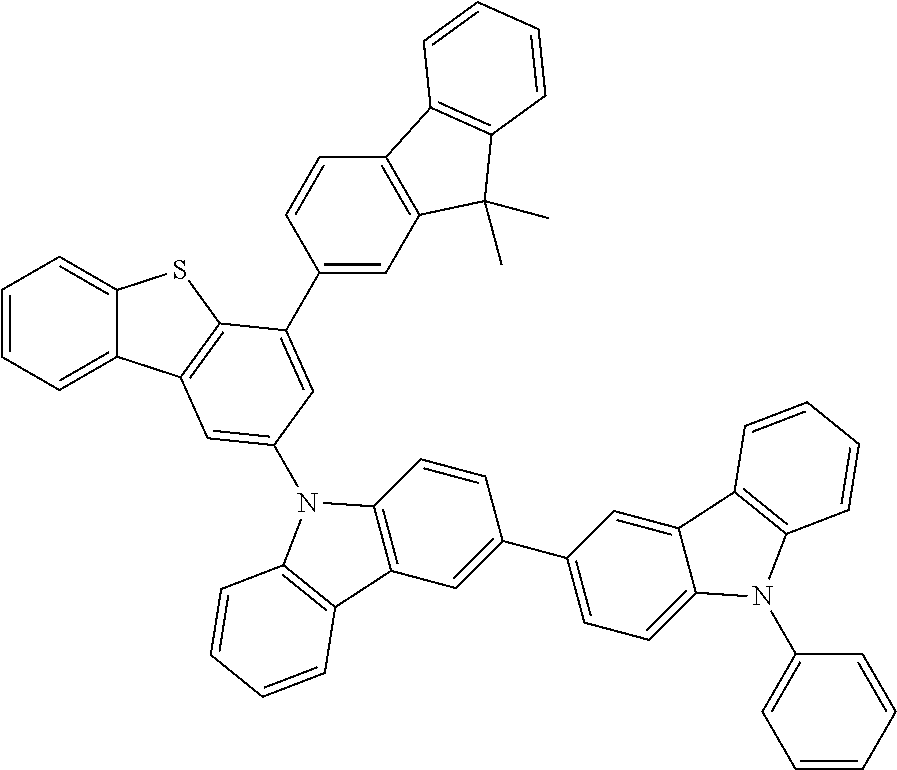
C1=CC=C2C(=C1)SC1=C2C=C(N2C3=C(C=C(C4=CC=C5C(=C4)C4=C(N5C5=CC=CC=C5)C=CC=C4)C=C3)C3=C2C=CC=C3)C=C1C1=CC2=C(C=C1)C1=C(C2(C)C)C=CC=C1
